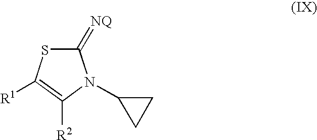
C1(=[NQ])SC([R1])=C([R2])N1C1CC1
